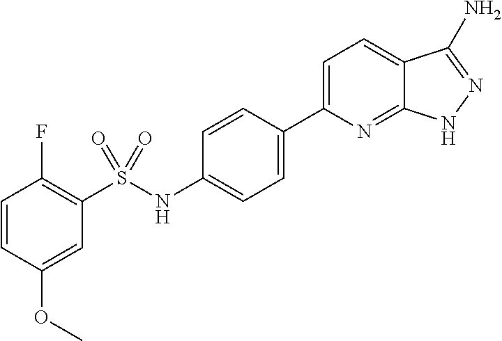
C1=CC(OC)=CC(S(NC2=CC=C(C3=CC=C4C(=N3)NN=C4N)C=C2)(=O)=O)=C1F
